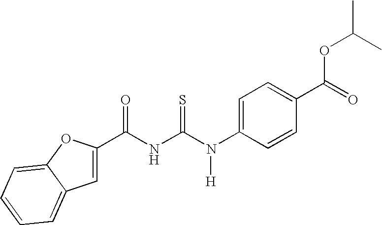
C(NC(N(C1=CC=C(C(OC(C)C)=O)C=C1)[H])=S)(=O)C1=CC2=CC=CC=C2O1
